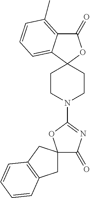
C1(=O)C2=C(C)C=CC=C2C2(O1)CCN(C1=NC(=O)C3(O1)CC1=C(C3)C=CC=C1)CC2
